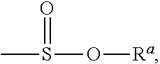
CS(=O)O[Ra]
